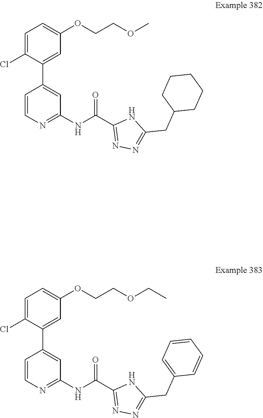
N(C1=NC=CC(C2=CC(OCCOC)=CC=C2Cl)=C1)C(C1=NN=C(CC2CCCCC2)N1)=O.C1(NC(C2=NN=C(CC3=CC=CC=C3)N2)=O)=NC=CC(C2=CC(OCCOCC)=CC=C2Cl)=C1
